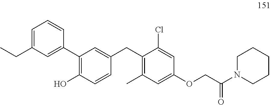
C1(C2=CC(CC)=CC=C2)=C(O)C=CC(CC2=C(C)C=C(OCC(N3CCCCC3)=O)C=C2Cl)=C1
